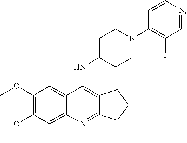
C12=C(NC3CCN(C4=C(F)C=NC=C4)CC3)C3=CC(OC)=C(OC)C=C3N=C1CCC2
